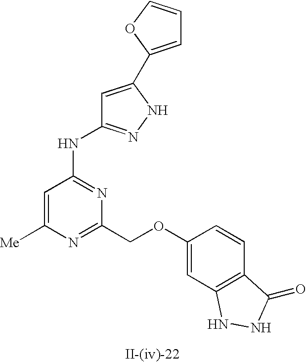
C1=C([Me])N=C(COC2=CC3=C(C=C2)C(=O)NN3)N=C1NC1=NNC(C2=CC=CO2)=C1
